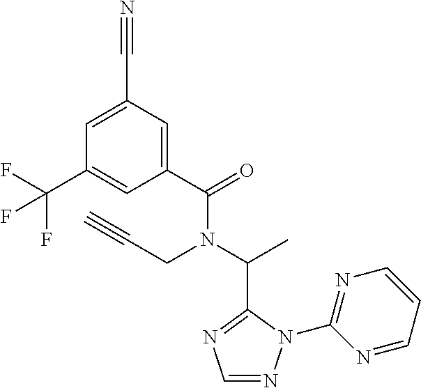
C1(C(=O)N(C(C)C2=NC=NN2C2=NC=CC=N2)CC#C)=CC(C#N)=CC(C(F)(F)F)=C1
